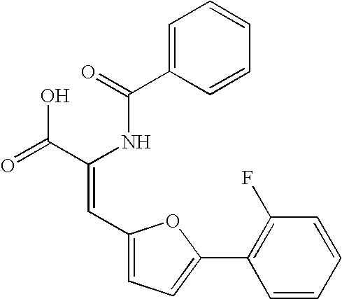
C1=C(C(=O)NC(C(=O)O)=CC2=CC=C(C3=C(F)C=CC=C3)O2)C=CC=C1
